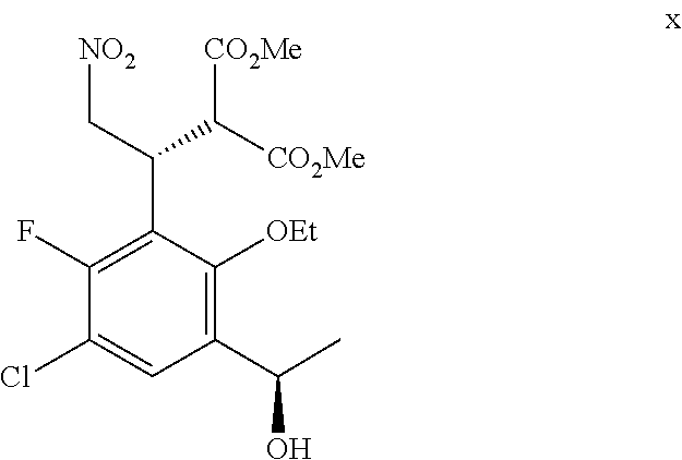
C1(Cl)=CC(C(O)C)=C([OEt])C(C(C[NO2])C([CO2Me])[CO2Me])=C1F
